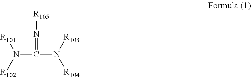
[R101]N([R102])C(=N[R105])N([R103])[R104]
